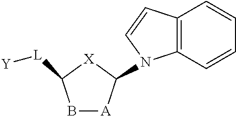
C12=C(C=CC=C1)N(C1[A]BC([L][Y])[X]1)C=C2
